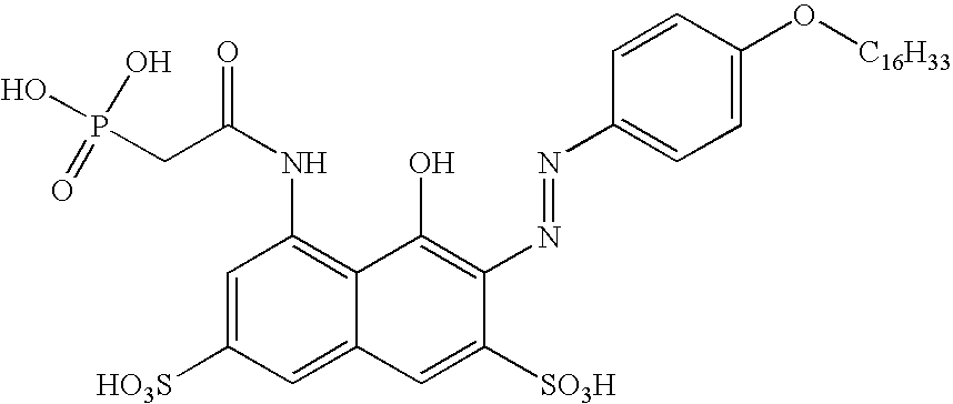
C1(N=NC2=C(O)C3=C(NC(CP(O)(O)=O)=O)C=C([HO3S])C=C3C=C2[SO3H])=CC=C(O[C16H33])C=C1
